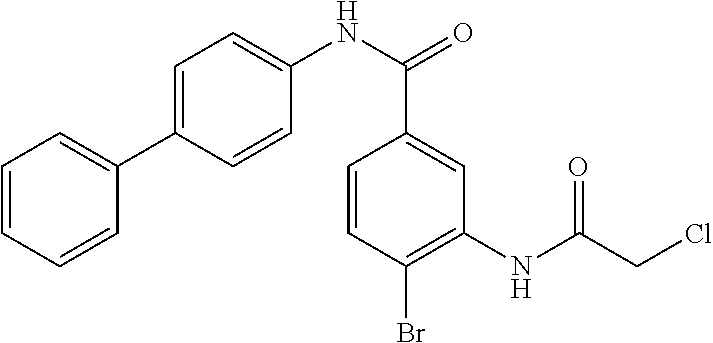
C1=CC=CC(C2=CC=C(NC(=O)C3=CC(NC(CCl)=O)=C(Br)C=C3)C=C2)=C1
